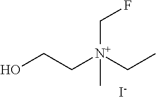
OCC[N+](CC)(CF)C.[I-]
